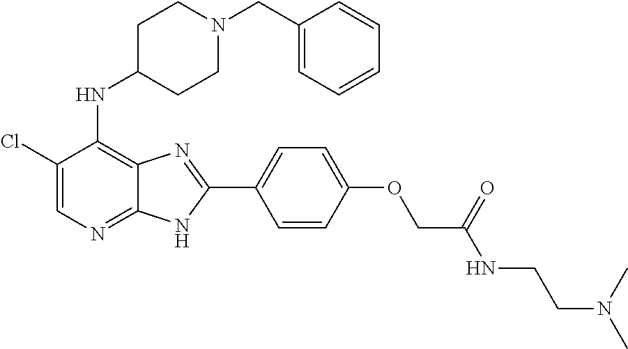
C1(Cl)=CN=C2C(=C1NC1CCN(CC3=CC=CC=C3)CC1)N=C(C1=CC=C(OCC(NCCN(C)C)=O)C=C1)N2
